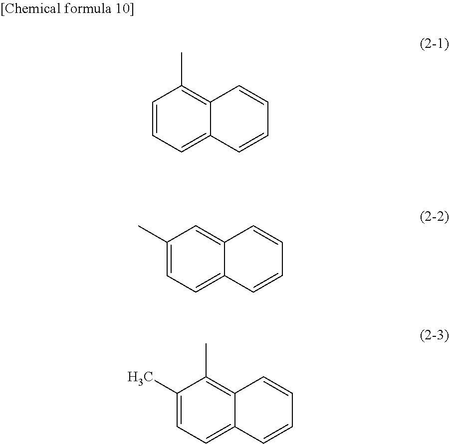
C1=CC=C2C(=C1C)C=CC=C2.C1(C)=CC=C2C(=C1)C=CC=C2.C1(C)=CC=C2C(=C1C)C=CC=C2
